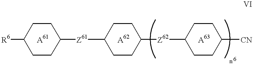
[R6]C1CCC([Z61]C2CCC([Z62]C3CCC([CN])CC3)CC2)CC1
